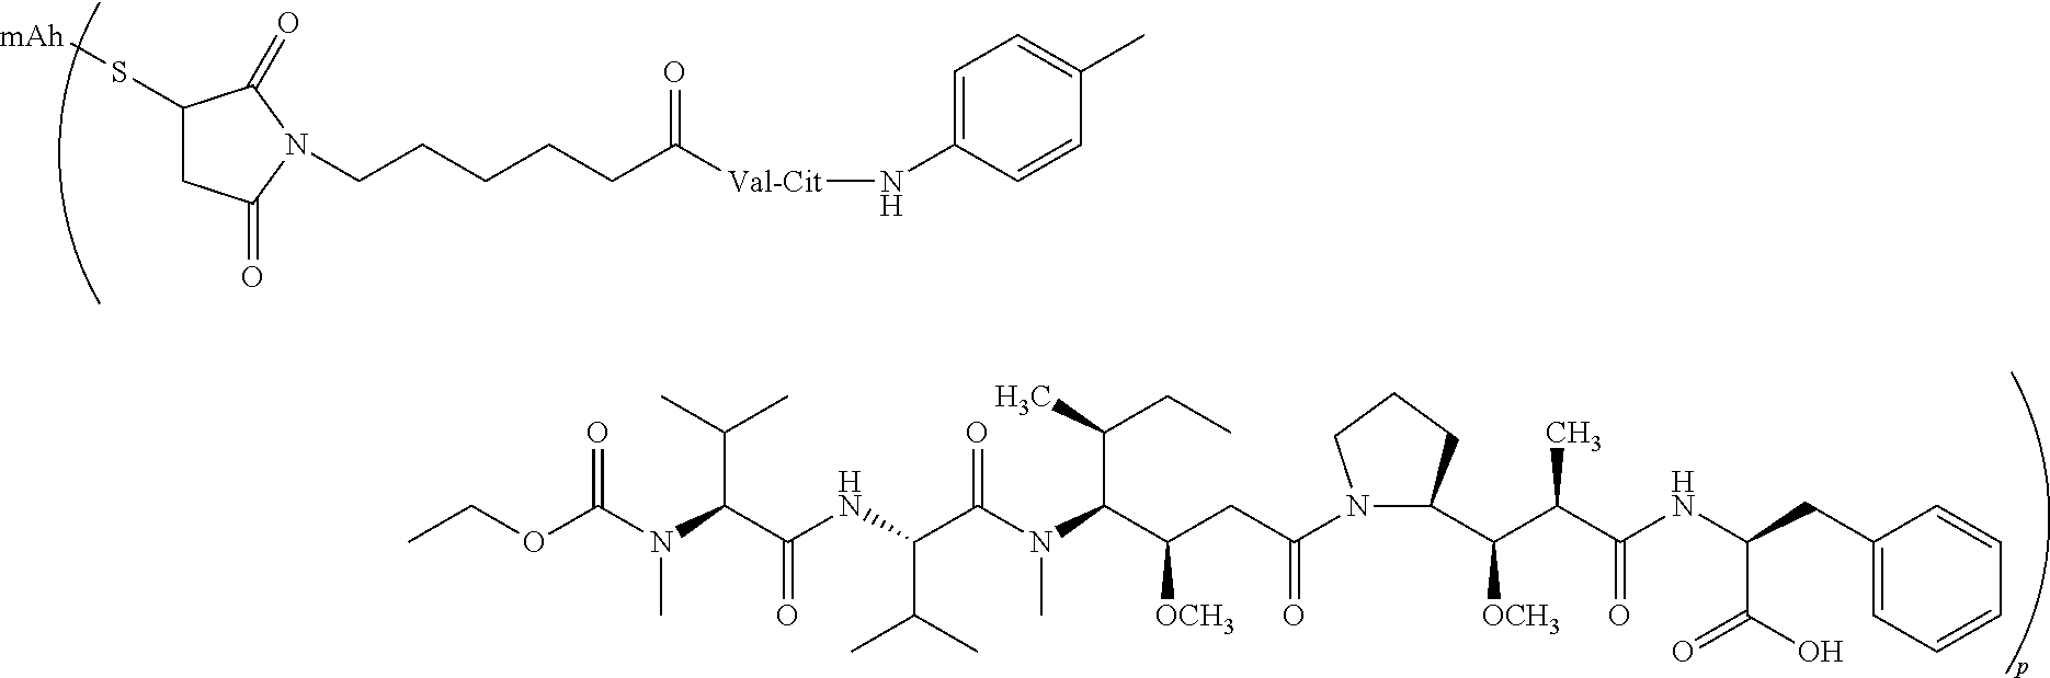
C1(S[mAh])CC(=O)N(CCCCCC([Val-Cit]NC2=CC=C(C)C=C2)=O)C1=O.C1(CC(NC(C(C(C2N(C(CC(C(N(C(C(NC(C(N(C(OCC)=O)C)C(C)C)=O)C(C)C)=O)C)C(C)CC)[OCH3])=O)CCC2)[OCH3])C)=O)C(O)=O)=CC=CC=C1
